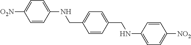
C1(CNC2=CC=C([O2N])C=C2)=CC=C(CNC2=CC=C([NO2])C=C2)C=C1
